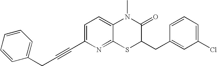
C1=C(C#CCC2=CC=CC=C2)N=C2C(=C1)N(C)C(=O)C(CC1=CC(Cl)=CC=C1)S2
